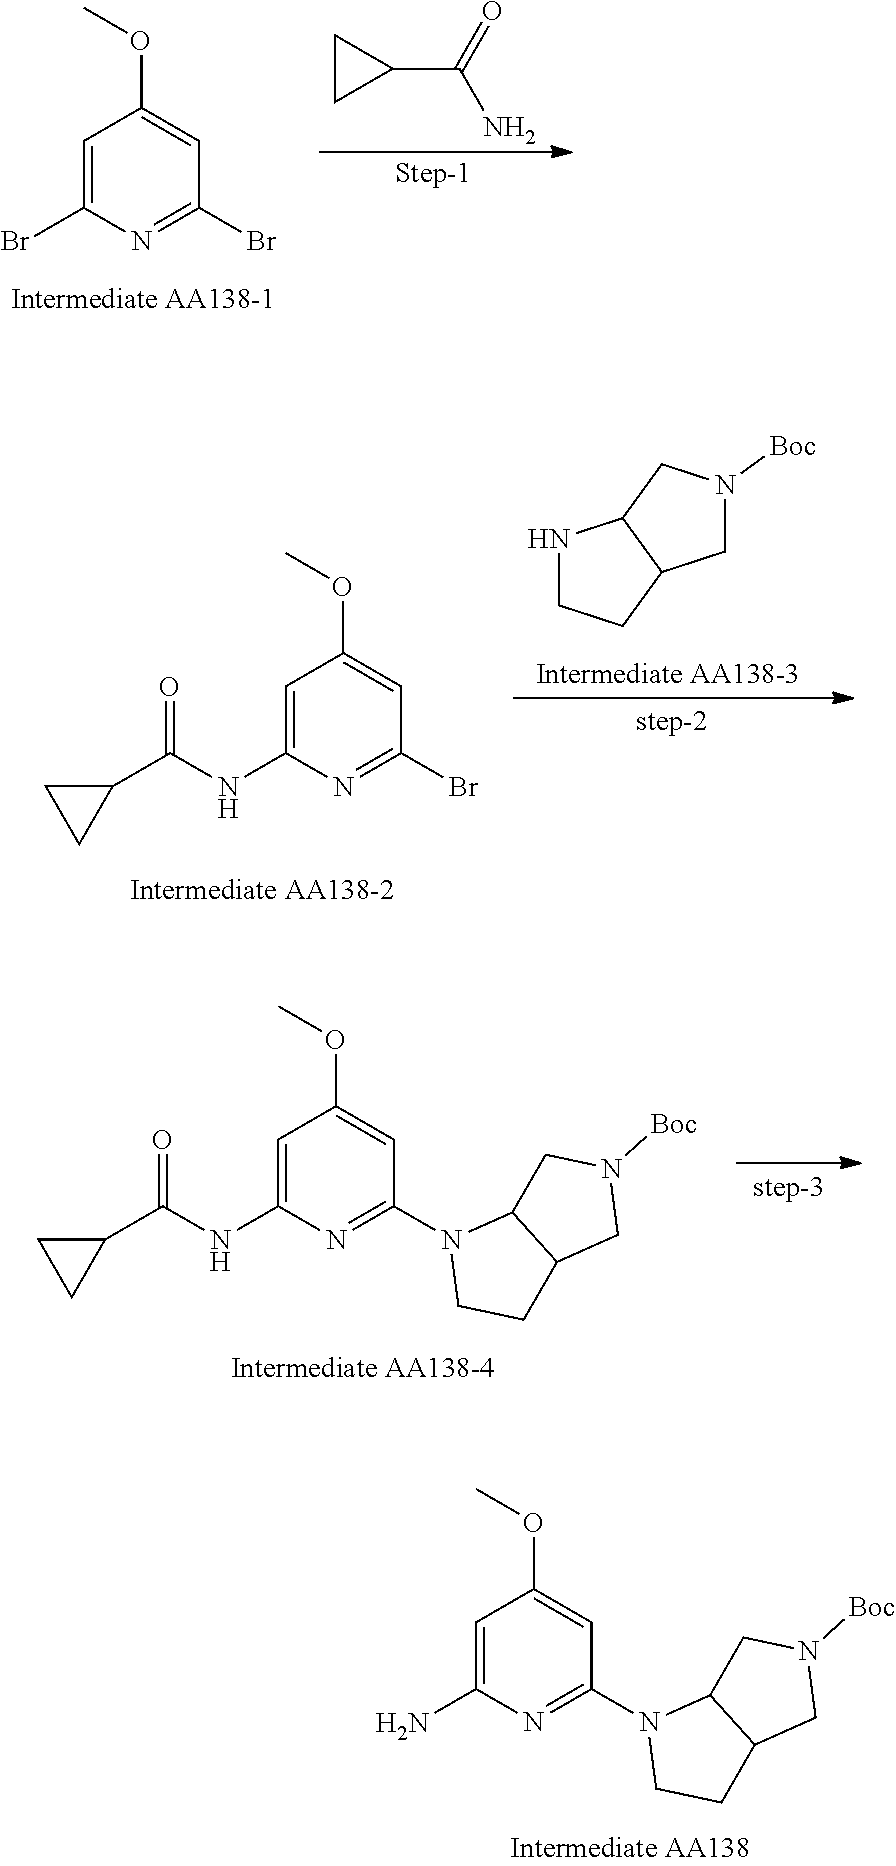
C1(C(=O)N)CC1.C1=C(Br)N=C(Br)C=C1OC.C1=C(NC(C2CC2)=O)N=C(Br)C=C1OC.C1N([Boc])CC2C1CCN2.C1=C(NC(C2CC2)=O)N=C(N2CCC3C2CN([Boc])C3)C=C1OC.C1=C(N)N=C(N2CCC3C2CN([Boc])C3)C=C1OC
